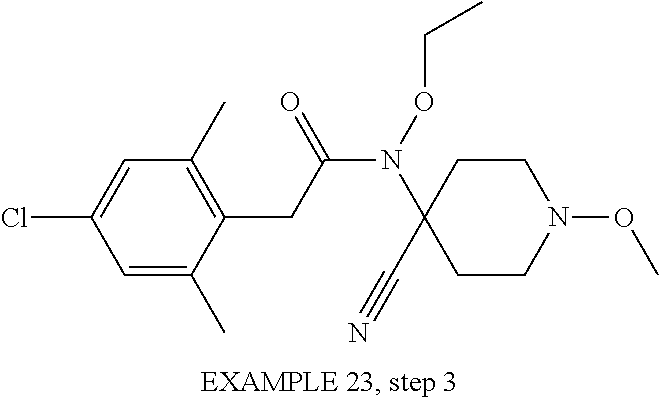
N(C(CC1=C(C)C=C(Cl)C=C1C)=O)(C1(C#N)CCN(OC)CC1)OCC
